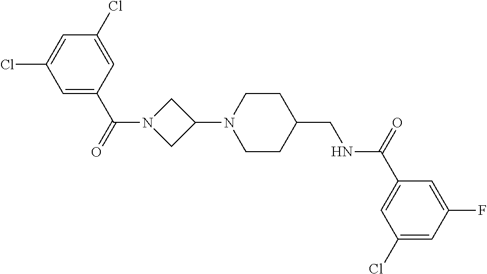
C1(N2CCC(CNC(C3=CC(Cl)=CC(F)=C3)=O)CC2)CN(C(=O)C2=CC(Cl)=CC(Cl)=C2)C1
